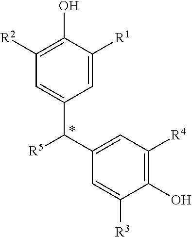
C1([R2])=C(O)C([R1])=CC(C(C2=CC([R4])=C(O)C([R3])=C2)[R5])=C1
